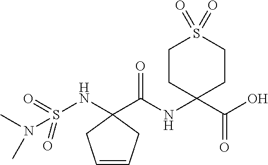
C1CC(NC(=O)C2(NS(N(C)C)(=O)=O)CC=CC2)(C(O)=O)CCS1(=O)=O
